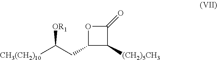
C1(CC([CH3(CH2)10])[OR1])C([(CH2)5CH3])C(=O)O1
